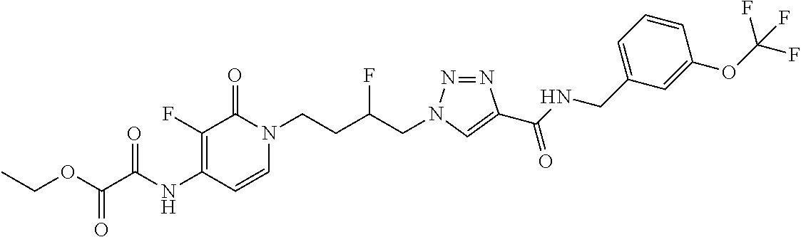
N(C1=C(F)C(=O)N(CCC(CN2N=NC(C(NCC3=CC=CC(OC(F)(F)F)=C3)=O)=C2)F)C=C1)C(=O)C(OCC)=O
